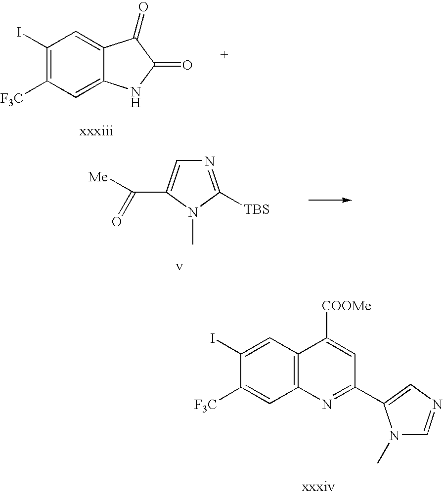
C1(I)=C([F3C])C=C2C(=C1)C(=O)C(=O)N2.N1=C([TBS])N(C)C(C([Me])=O)=C1.C1(I)=CC2=C(C=C1[F3C])N=C(C1=CN=CN1C)C=C2[COOMe]
